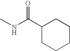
C1CCCC(C(NC)=O)C1
